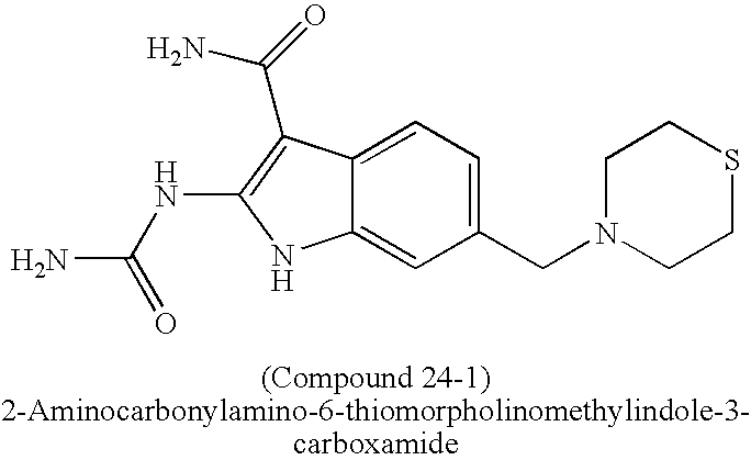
C12=CC=C(CN3CCSCC3)C=C1NC(NC(N)=O)=C2C(N)=O
